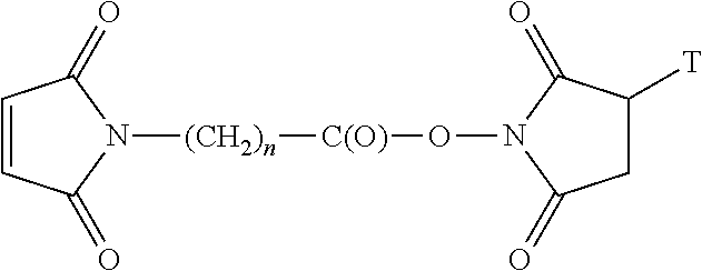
N1([(CH2)n][C(O)]ON2C(=O)CC([T])C2=O)C(=O)C=CC1=O
